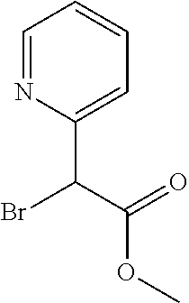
C1=NC(C(C(OC)=O)Br)=CC=C1
